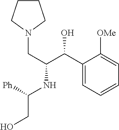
C(NC(CN1CCCC1)C(O)C1=CC=CC=C1[OMe])(CO)[Ph]
